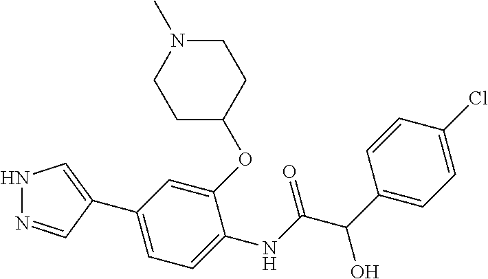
C1C(OC2=CC(C3=CNN=C3)=CC=C2NC(C(C2=CC=C(Cl)C=C2)O)=O)CCN(C)C1
